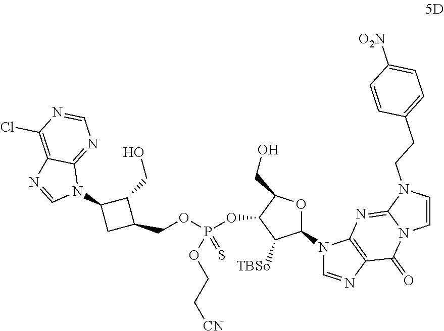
C1(CO)C(N2C3=NC=NC(Cl)=C3N=C2)CC1COP(OC1C([TBSo])C(N2C=NC3=C2N=C2N(C3=O)C=CN2CCC2=CC=C([O2N])C=C2)OC1CO)(=S)OCC[CN]
